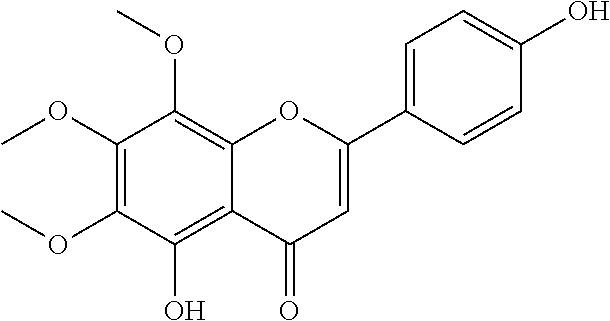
C1(OC)=C(OC)C(O)=C2C(=C1OC)OC(C1=CC=C(O)C=C1)=CC2=O
